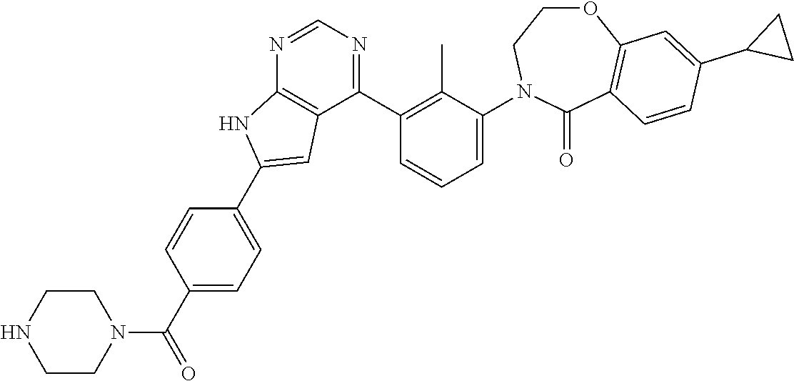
N1=CN=C(C2=C(C)C(N3CCOC4=C(C3=O)C=CC(C3CC3)=C4)=CC=C2)C2=C1NC(C1=CC=C(C(N3CCNCC3)=O)C=C1)=C2
